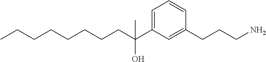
C(CCC(C1=CC=CC(CCCN)=C1)(O)C)CCCCC
